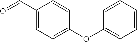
C1(C=O)=CC=C(OC2=CC=CC=C2)C=C1
